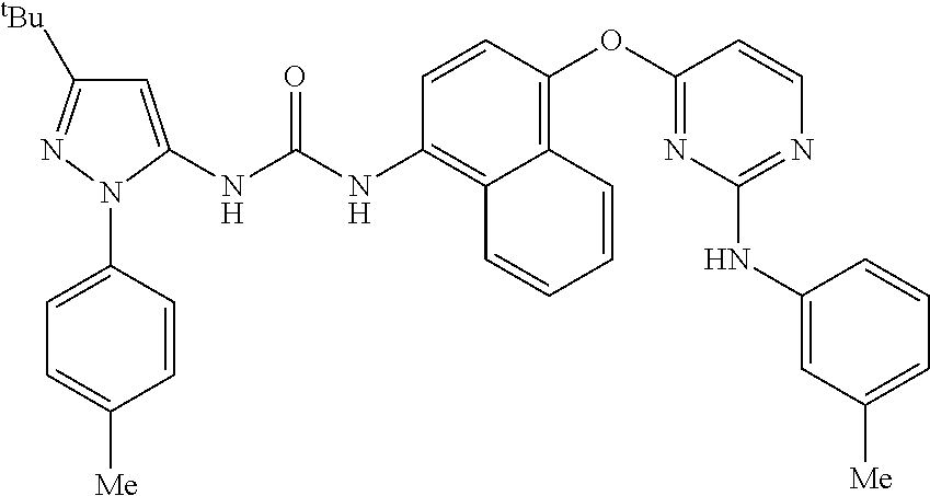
C1=CN=C(NC2=CC([Me])=CC=C2)N=C1OC1=C2C(=C(NC(NC3=CC([tBu])=NN3C3=CC=C([Me])C=C3)=O)C=C1)C=CC=C2
